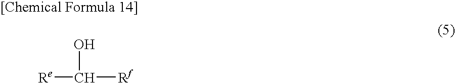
[Re]C(O)[Rf]
